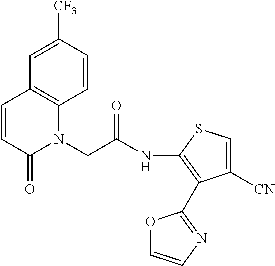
C1=CC([CF3])=CC2=C1N(CC(NC1=C(C3=NC=CO3)C([CN])=CS1)=O)C(=O)C=C2
